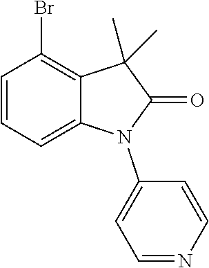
BrC1=C2C(=CC=C1)N(C1=CC=NC=C1)C(=O)C2(C)C
